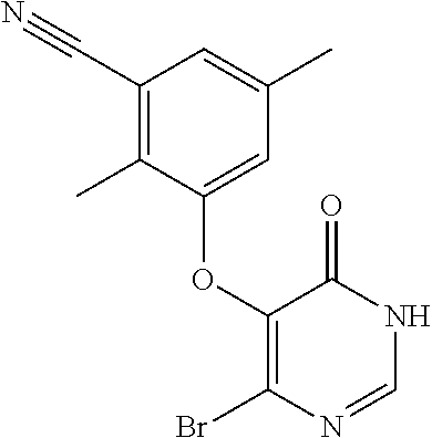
C1(C#N)=C(C)C(OC2=C(Br)N=CNC2=O)=CC(C)=C1
